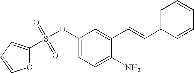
O1C(S(OC2=CC=C(N)C(C=CC3=CC=CC=C3)=C2)(=O)=O)=CC=C1
